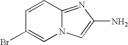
N12C(=NC(N)=C1)C=CC(Br)=C2
